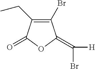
C1(Br)=C(CC)C(=O)OC1=C(Br)[H]
